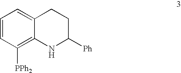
C1=CC([PPh2])=C2C(=C1)CCC([Ph])N2
